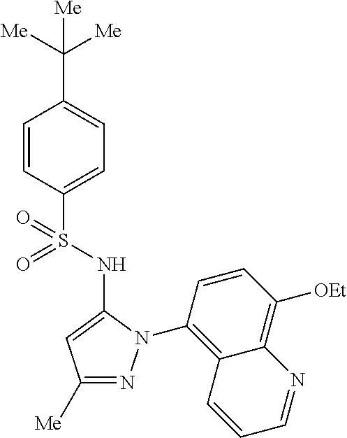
C1=CC(S(=O)(NC2=CC([Me])=NN2C2=C3C(=C([OEt])C=C2)N=CC=C3)=O)=CC=C1C([Me])([Me])[Me]
